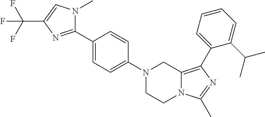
N1(C2=CC=C(C3=NC(C(F)(F)F)=CN3C)C=C2)CCN2C(=C(C3=CC=CC=C3C(C)C)N=C2C)C1
